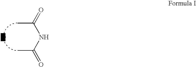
CC(=O)NC(=O)C
